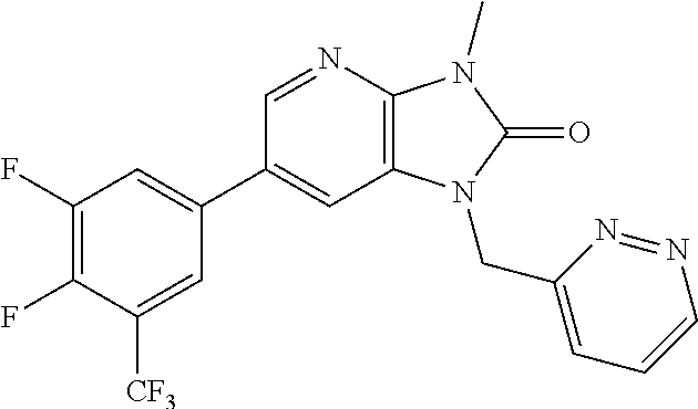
C1(C2=CC(F)=C(F)C([CF3])=C2)=CC2=C(N=C1)N(C)C(=O)N2CC1=CC=CN=N1
